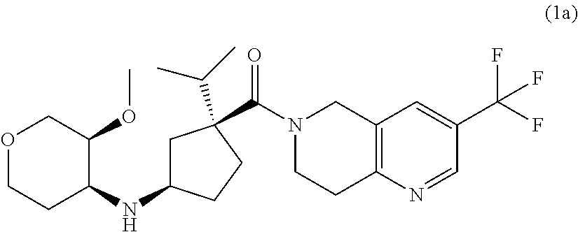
O1CCC(NC2CC(C(C)C)(C(N3CCC4=C(C3)C=C(C(F)(F)F)C=N4)=O)CC2)C(OC)C1
